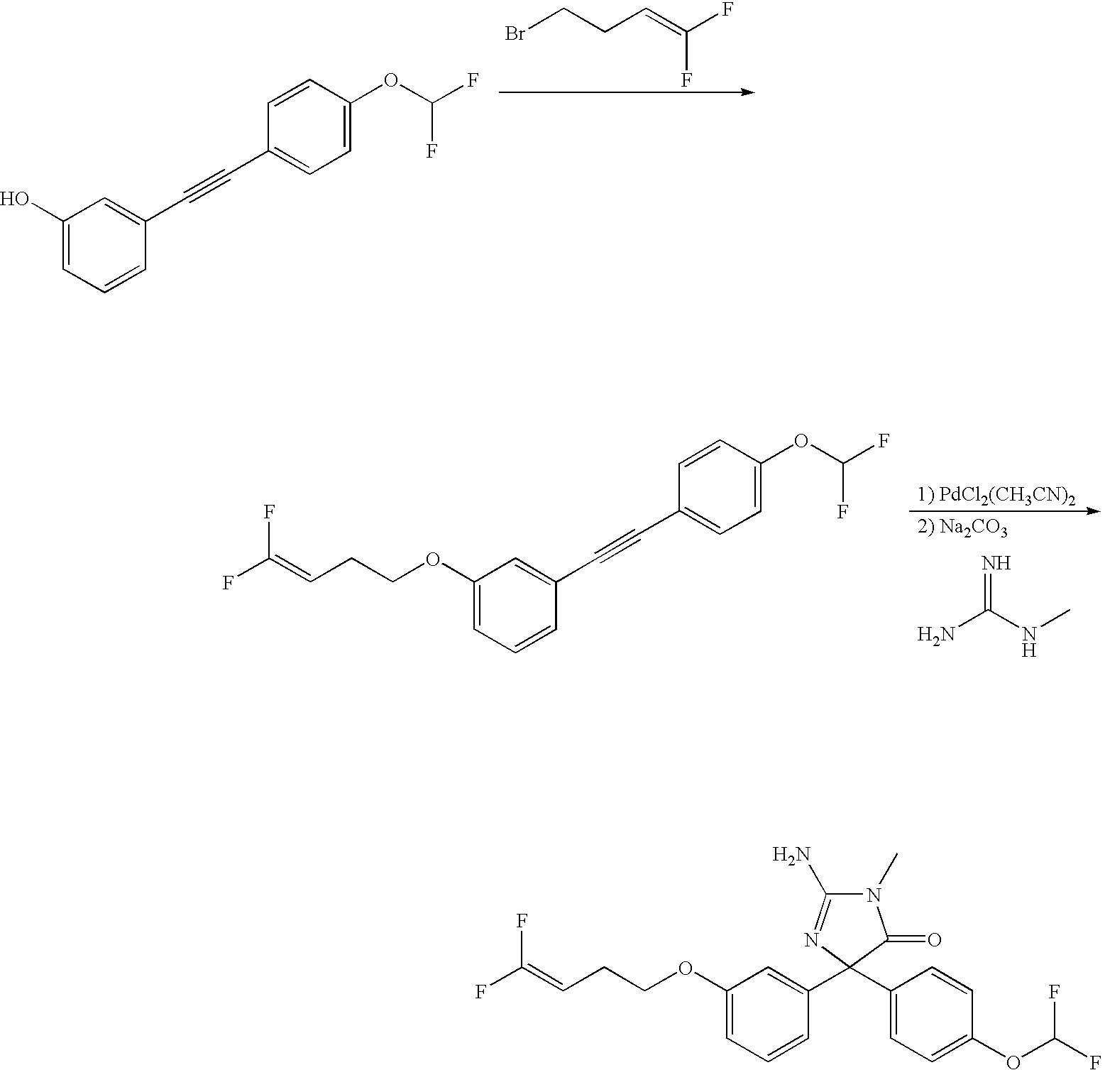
BrCCC=C(F)F.OC1=CC=CC(C#CC2=CC=C(OC(F)F)C=C2)=C1.C1=C(OCCC=C(F)F)C=C(C#CC2=CC=C(OC(F)F)C=C2)C=C1.NC(NC)=N.C1=C(OCCC=C(F)F)C=C(C2(C3=CC=C(OC(F)F)C=C3)N=C(N)N(C)C2=O)C=C1
